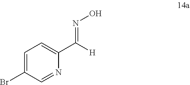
C1=C(Br)C=NC(C([H])=NO)=C1
